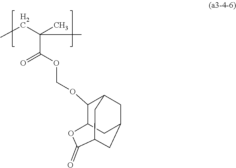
C(C(OCOC1C2CC3CC1CC(C(=O)O2)C3)=O)(CC)(C)C
